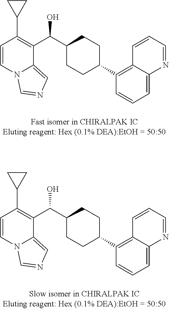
C1=CN2C(=CN=C2)C(C(C2CCC(C3=C4C(=CC=C3)N=CC=C4)CC2)O)=C1C1CC1.C1=CN2C(=CN=C2)C(C(C2CCC(C3=C4C(=CC=C3)N=CC=C4)CC2)O)=C1C1CC1
